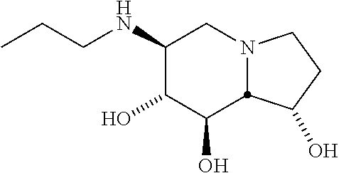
C1(NCCC)C(O)C(O)C2N(C1)CCC2O
